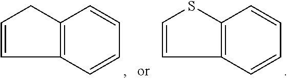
C1=CCC2=C1C=CC=C2.C1=CSC2=C1C=CC=C2
